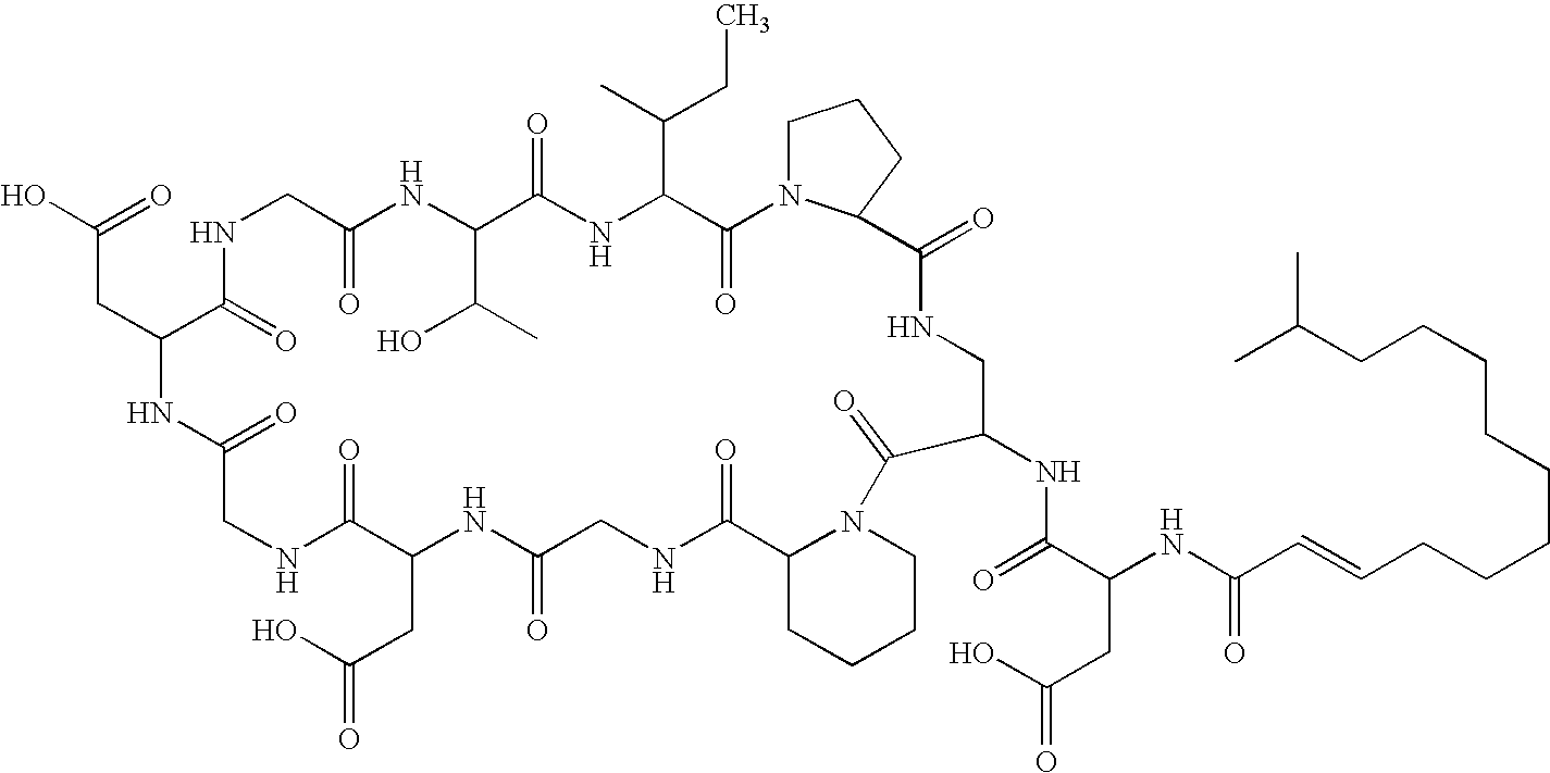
OC(=O)CC1C(=O)NCC(=O)NC(C(C)O)C(=O)NC(C(CC)C)C(=O)N2CCCC2C(=O)NCC(NC(=O)C(CC(O)=O)NC(C=CCCCCCCCCC(C)C)=O)C(=O)N2C(C(=O)NCC(=O)NC(CC(=O)O)C(=O)NCC(=O)N1)CCCC2
